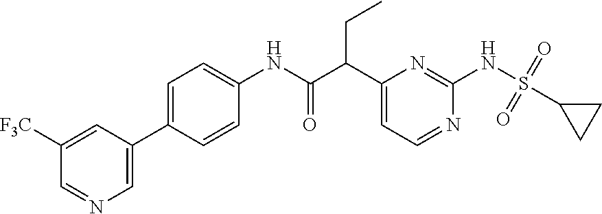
N1=CC([F3C])=CC(C2=CC=C(NC(=O)C(C3=CC=NC(NS(C4CC4)(=O)=O)=N3)CC)C=C2)=C1
